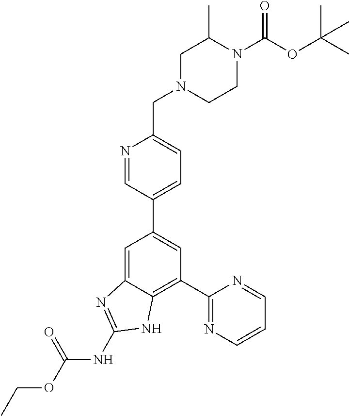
C1=C2C(=C(C3=NC=CC=N3)C=C1C1=CC=C(CN3CCN(C(OC(C)(C)C)=O)C(C)C3)N=C1)NC(NC(OCC)=O)=N2
